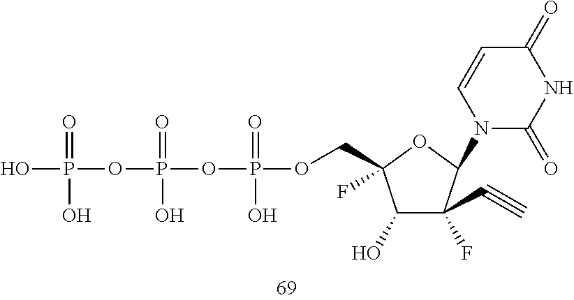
OP(OP(OP(OCC1(F)C(O)C(F)(C#C)C(N2C(=O)NC(=O)C=C2)O1)(=O)O)(=O)O)(O)=O
